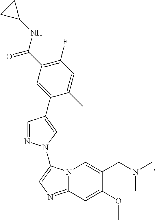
C1=NN(C2=CN=C3N2C=C(CN(C)C)C(OC)=C3)C=C1C1=CC(C(NC2CC2)=O)=C(F)C=C1C
